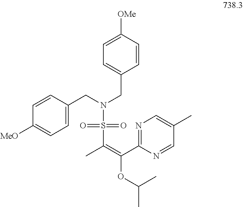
C1=C(CN(CC2=CC=C([OMe])C=C2)S(C(=C(C2=NC=C(C)C=N2)OC(C)C)C)(=O)=O)C=CC([MeO])=C1
